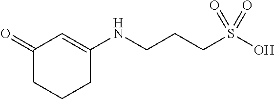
C1(NCCCS(O)(=O)=O)=CC(=O)CCC1
